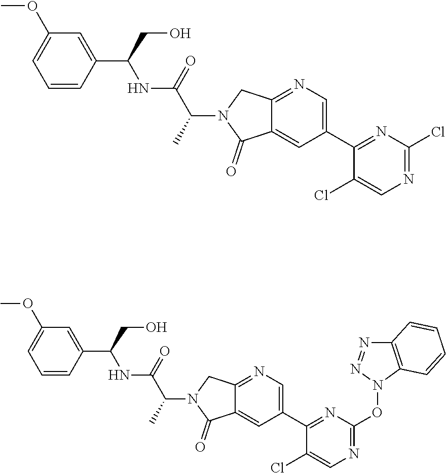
C1(C2=NC(Cl)=NC=C2Cl)=CN=C2C(=C1)C(=O)N(C(C(=O)NC(C1=CC(OC)=CC=C1)CO)C)C2.C1(C2=NC(ON3C4=C(N=N3)C=CC=C4)=NC=C2Cl)=CN=C2C(=C1)C(=O)N(C(C(=O)NC(C1=CC(OC)=CC=C1)CO)C)C2
